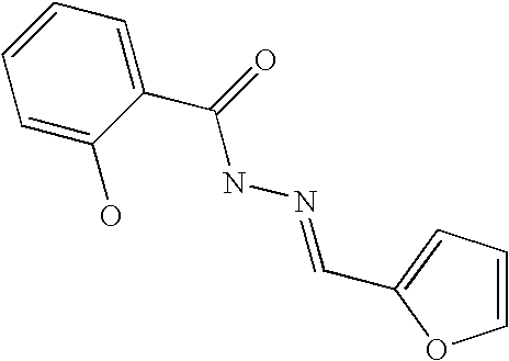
C(C1=CC=CO1)=NNC(C1=CC=CC=C1O)=O
